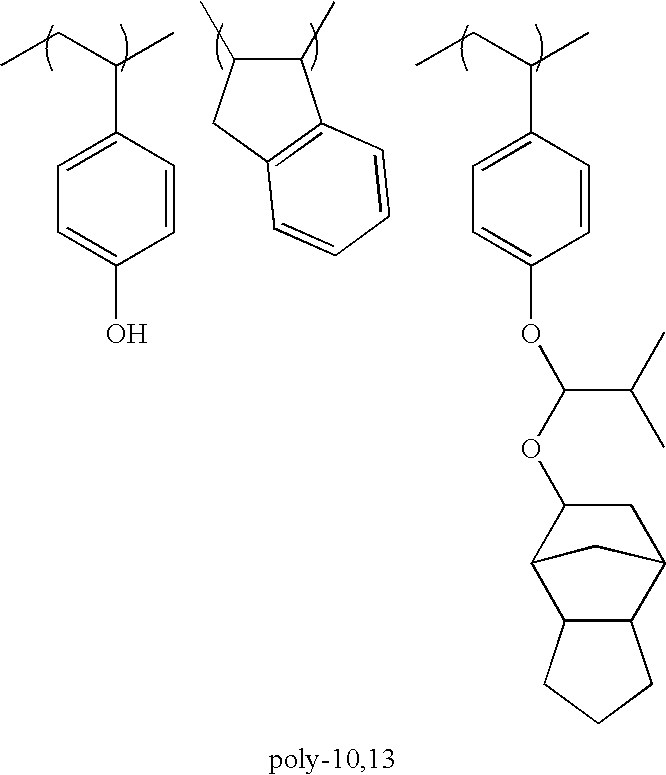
C1=CC(C(CC)C)=CC=C1O.C1=CC(C(CC)C)=CC=C1OC(OC1C2C3C(C(C1)C2)CCC3)C(C)C.CC1C(C)C2=C(C1)C=CC=C2
